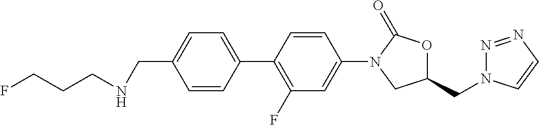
N(CC1=CC=C(C2=C(F)C=C(N3CC(CN4N=NC=C4)OC3=O)C=C2)C=C1)CCCF
